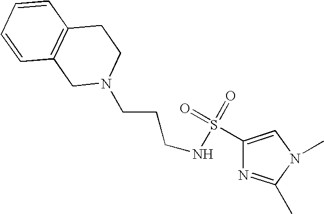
C(CCNS(=O)(=O)C1=CN(C)C(C)=N1)N1CC2=C(C=CC=C2)CC1
